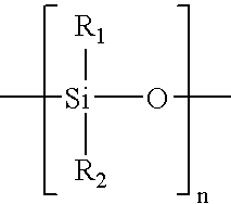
[Si](OC)(C)([R2])[R1]
